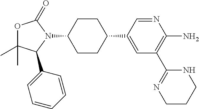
O1C(C)(C)C(C2=CC=CC=C2)N(C2CCC(C3=CC(C4=NCCCN4)=C(N)N=C3)CC2)C1=O
